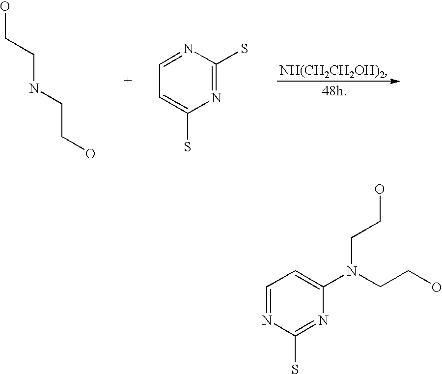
OCCNCCO.C1=C(S)N=C(S)N=C1.N1=CC=C(N(CCO)CCO)N=C1S
